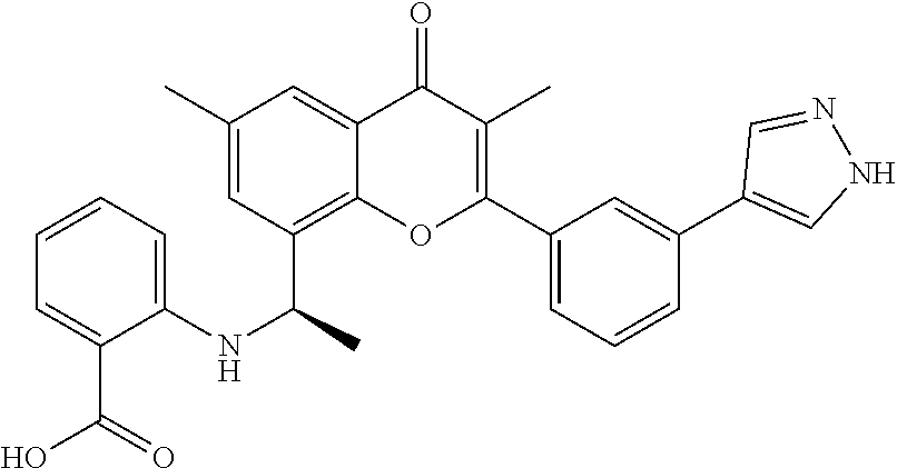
C1=C2C(=O)C(C)=C(C3=CC=CC(C4=CNN=C4)=C3)OC2=C(C(NC2=CC=CC=C2C(=O)O)C)C=C1C
